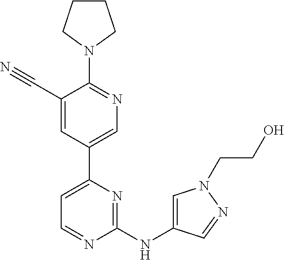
C1CCN(C2=NC=C(C3=CC=NC(NC4=CN(CCO)N=C4)=N3)C=C2C#N)C1
